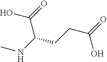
CNC(CCC(=O)O)C(O)=O
